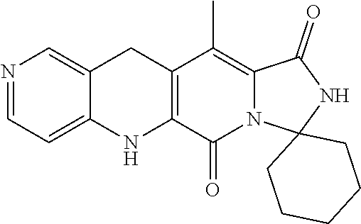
N1=CC=C2C(=C1)CC1=C(N2)C(=O)N2C(=C1C)C(=O)NC21CCCCC1
